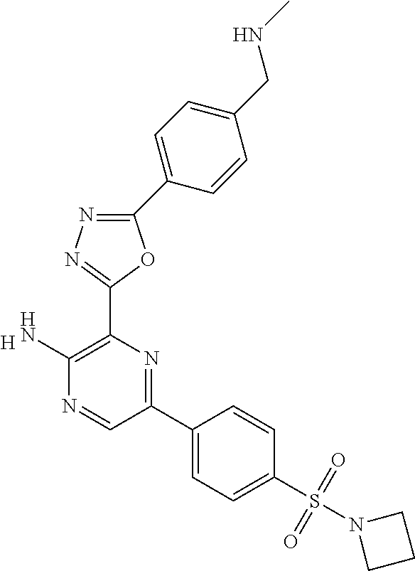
[H].C1(N)=C(C2=NN=C(C3=CC=C(CNC)C=C3)O2)N=C(C2=CC=C(S(N3CCC3)(=O)=O)C=C2)C=N1
